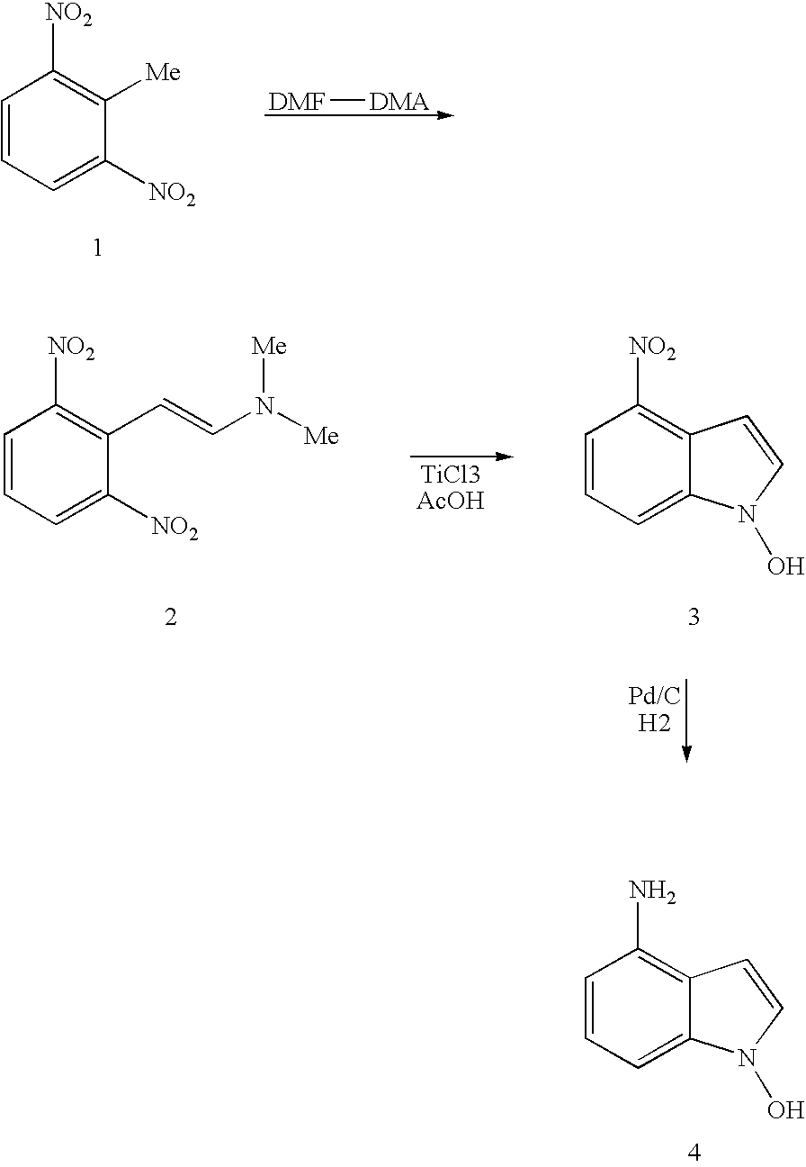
C1=CC=C([NO2])C([Me])=C1[NO2].[DMF][DMA].C1=CC=C2C(=C1N)C=CN2O.C1=CC=C([NO2])C(C=CN([Me])[Me])=C1[NO2].C1=CC=C2C(=C1[NO2])C=CN2O
